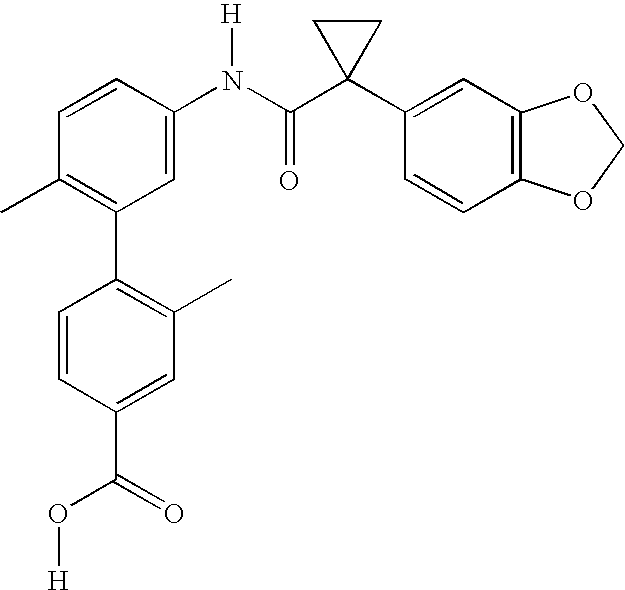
C1(N(C(C2(C3=CC4=C(C=C3)OCO4)CC2)=O)[H])=CC(C2=C(C)C=C(C(O[H])=O)C=C2)=C(C)C=C1
